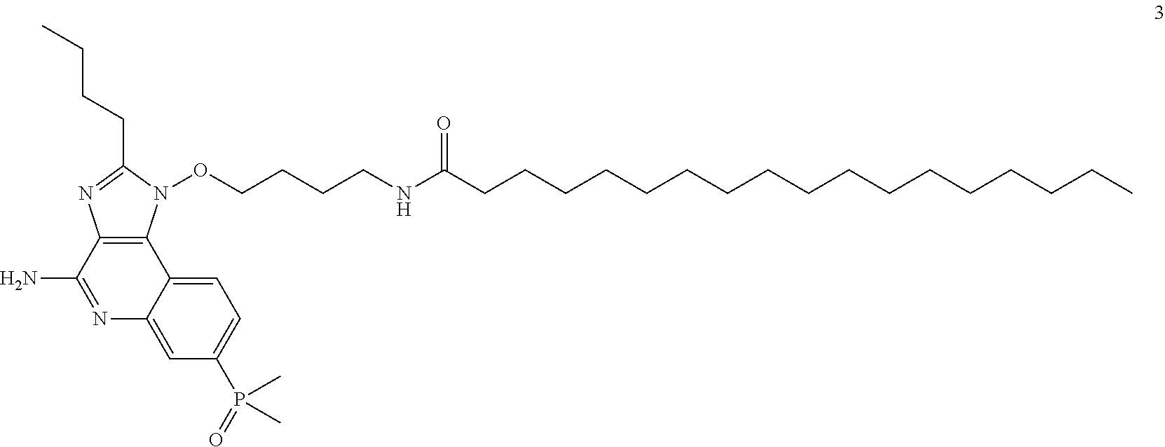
C12=C(N(OCCCCNC(CCCCCCCCCCCCCCCCC)=O)C(CCCC)=N1)C1=CC=C(P(=O)(C)C)C=C1N=C2N
